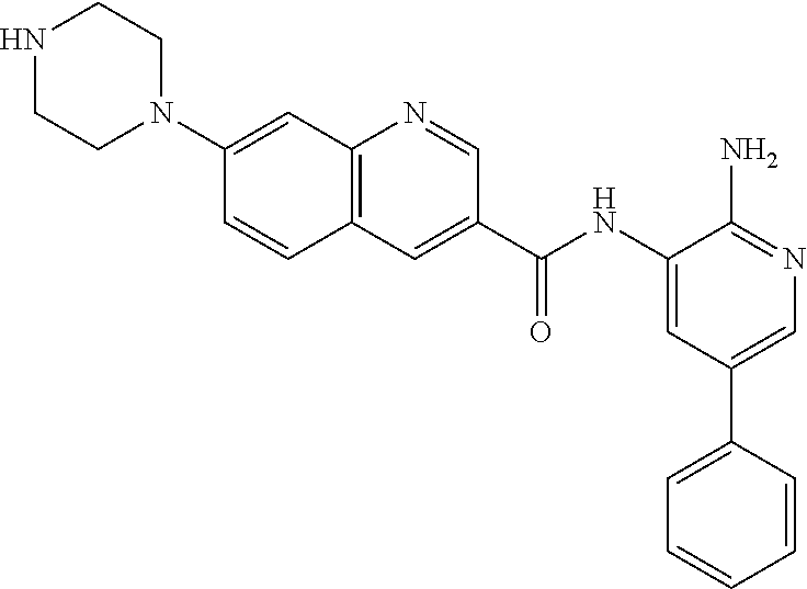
C12=C(N=CC(C(NC3=CC(C4=CC=CC=C4)=CN=C3N)=O)=C1)C=C(N1CCNCC1)C=C2
